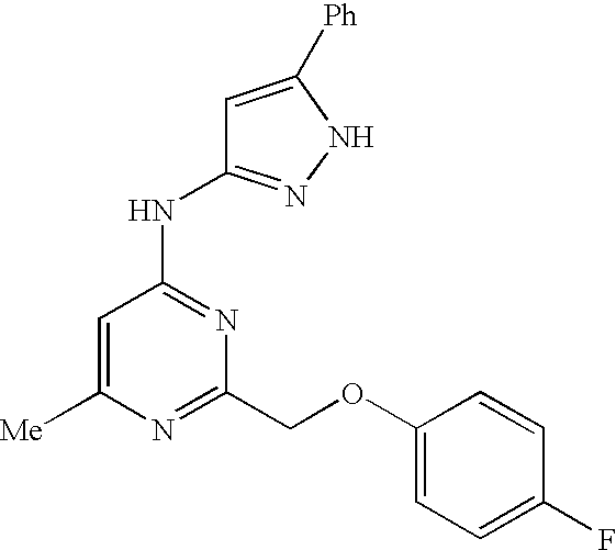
[Me]C1=CC(NC2=NNC([Ph])=C2)=NC(COC2=CC=C(F)C=C2)=N1
